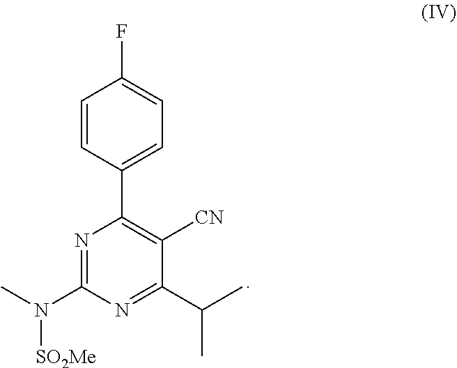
C1(C2=C([CN])C(C(C)C)=NC(N(C)[SO2Me])=N2)=CC=C(F)C=C1
